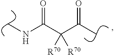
C(NC)(C(C(C)=O)([R70])[R70])=O
